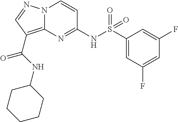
N(C1=NC2=C(C(=O)NC3CCCCC3)C=NN2C=C1)S(C1=CC(F)=CC(F)=C1)(=O)=O
